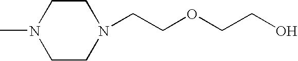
C1CN(C)CCN1CCOCCO
